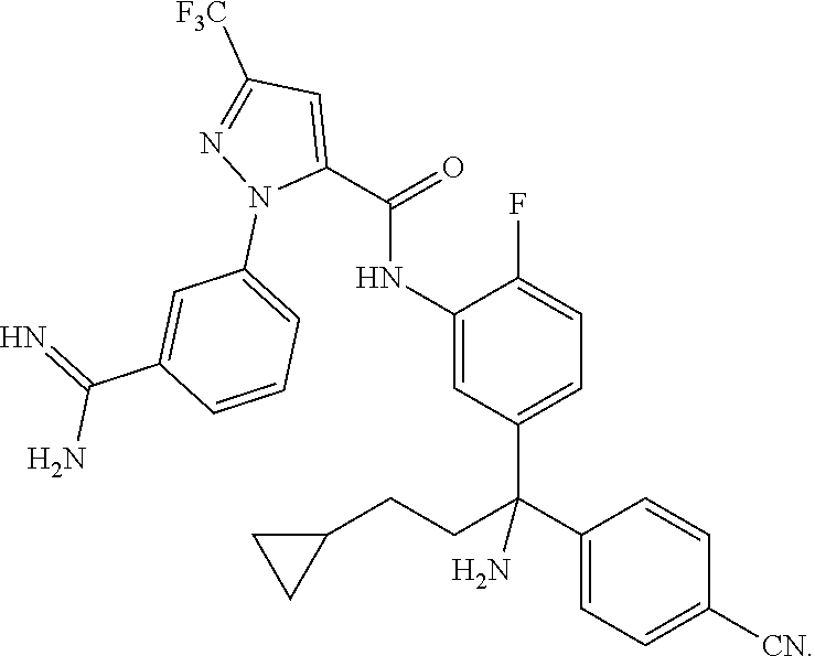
C1(NC(C2=CC([F3C])=NN2C2=CC=CC(C(=N)N)=C2)=O)=CC(C(C2=CC=C([CN])C=C2)(CCC2CC2)N)=CC=C1F
